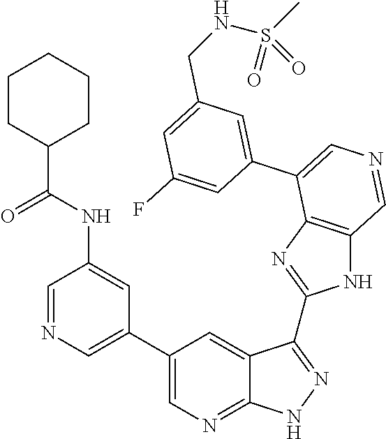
C1=C(C2=CN=CC3=C2N=C(C2=NNC4=NC=C(C5=CN=CC(NC(C6CCCCC6)=O)=C5)C=C42)N3)C=C(F)C=C1CNS(=O)(C)=O
